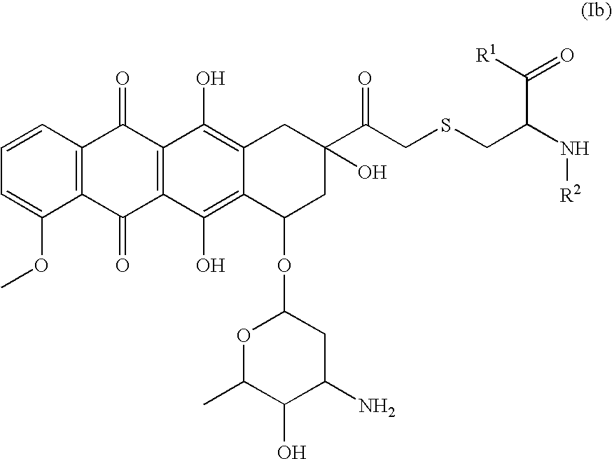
C1=C(OC)C2=C(C=C1)C(=O)C1=C(C2=O)C(O)=C2C(=C1O)CC(C(CSCC(N[R2])C(=O)[R1])=O)(O)CC2OC1OC(C)C(O)C(N)C1
